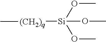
[(CH2)q]([Si](OC)(OC)OC)C
